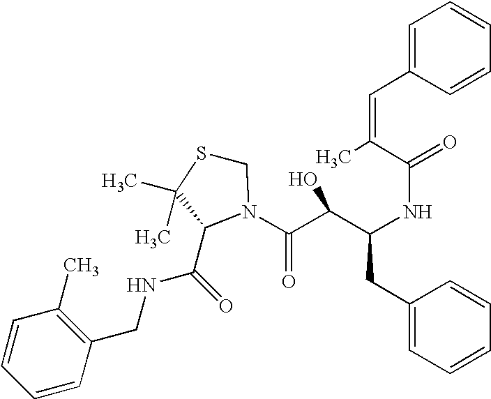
C1(CC(NC(C(C)=CC2=CC=CC=C2)=O)C(C(=O)N2C(C(NCC3=C(C)C=CC=C3)=O)C(C)(C)SC2)O)=CC=CC=C1
